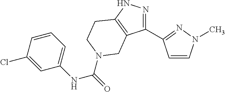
N1=C(C2=NN(C)C=C2)C2=C(N1)CCN(C(=O)NC1=CC=CC(Cl)=C1)C2
